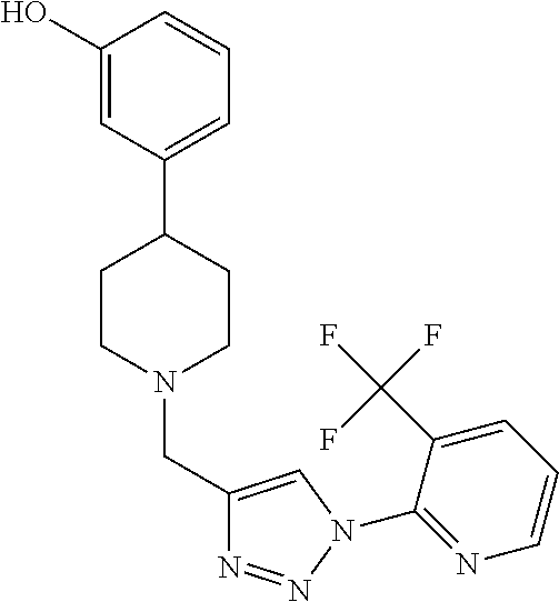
C1(O)=CC(C2CCN(CC3=CN(C4=NC=CC=C4C(F)(F)F)N=N3)CC2)=CC=C1
